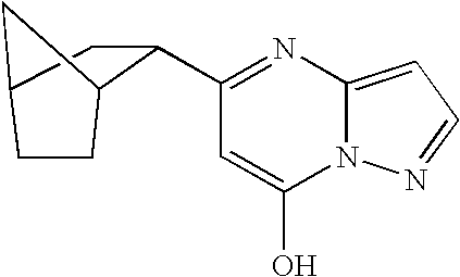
C1(C2C3CC(C2)CC3)=NC2=CC=NN2C(O)=C1
